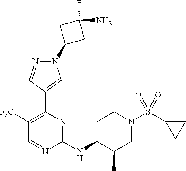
N1(C2CC(N)(C)C2)N=CC(C2=C([F3C])C=NC(NC3CCN(S(C4CC4)(=O)=O)CC3C)=N2)=C1
